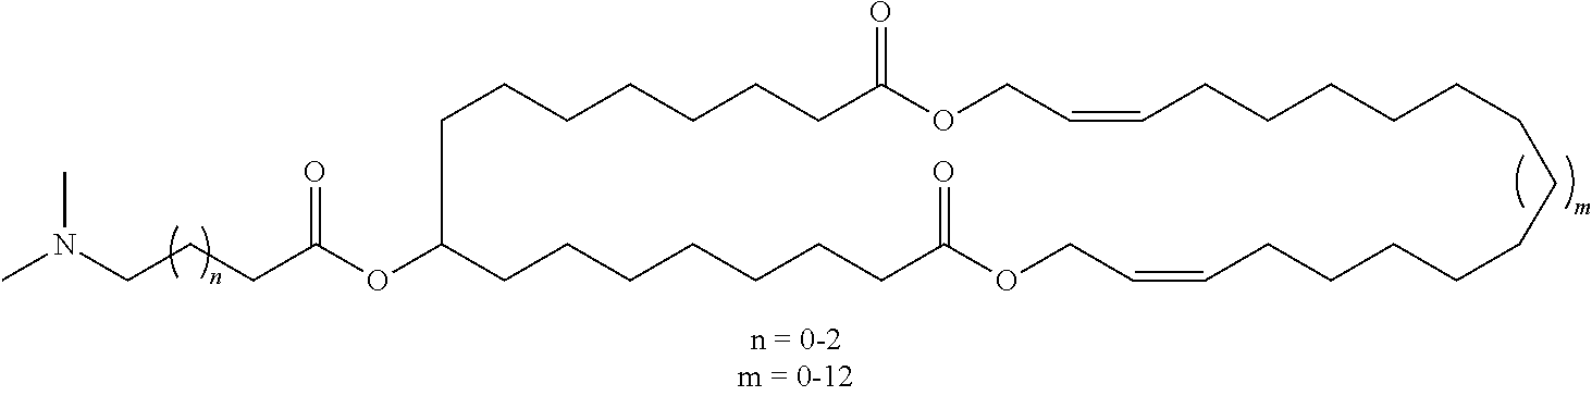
N(CCCC(OC1CCCCCCCC(=O)OCC=CCCCCCCCCCCCCC=CCOC(=O)CCCCCCC1)=O)(C)C
